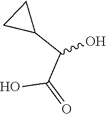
C(C(O)=O)(C1CC1)O
